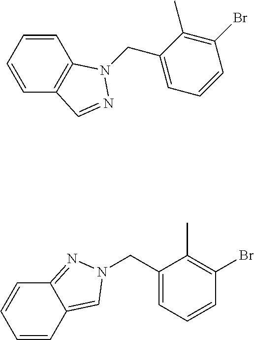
C1=CC2=CN(CC3=CC=CC(Br)=C3C)N=C2C=C1.C1=CC=CC2=C1N(CC1=CC=CC(Br)=C1C)N=C2
